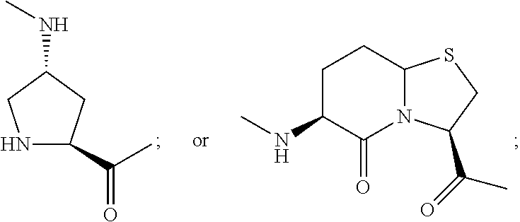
C1C(NC)C(=O)N2C(C1)SCC2C(=O)C.N1C(C(C)=O)CC(NC)C1
